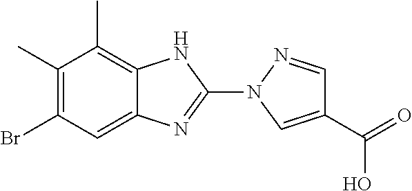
C1(C)=C(Br)C=C2C(=C1C)NC(N1C=C(C(=O)O)C=N1)=N2
